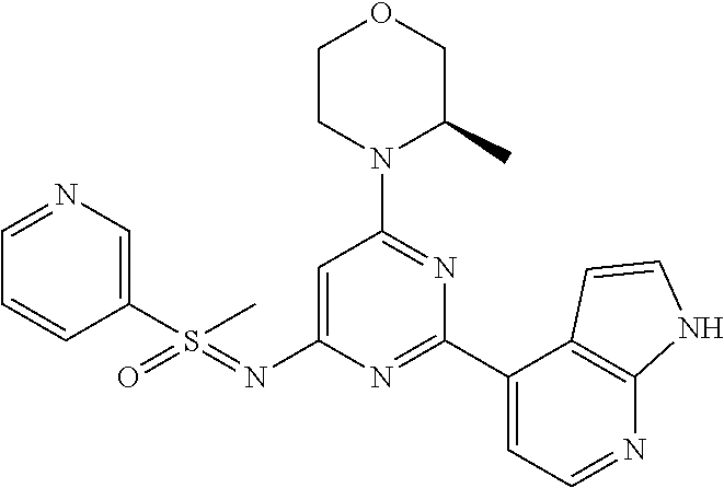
O1CCN(C2=NC(C3=CC=NC4=C3C=CN4)=NC(N=S(=O)(C3=CN=CC=C3)C)=C2)C(C)C1
